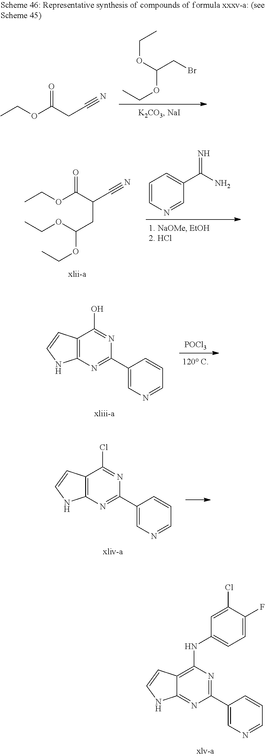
C12=C(NC3=CC=C(F)C(Cl)=C3)N=C(C3=CN=CC=C3)N=C1NC=C2.C(OC(OCC)CBr)C.CCOC(CC#N)=O.C1=CN=CC(C(N)=N)=C1.CCOC(C(C#N)CC(OCC)OCC)=O.C12=C(N=C(C3=CN=CC=C3)N=C1O)NC=C2.[POCl3].C12=C(N=C(C3=CN=CC=C3)N=C1Cl)NC=C2
